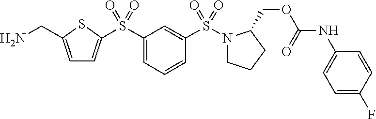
C1=C(CN)SC(S(C2=CC=CC(S(N3CCCC3COC(=O)NC3=CC=C(F)C=C3)(=O)=O)=C2)(=O)=O)=C1
